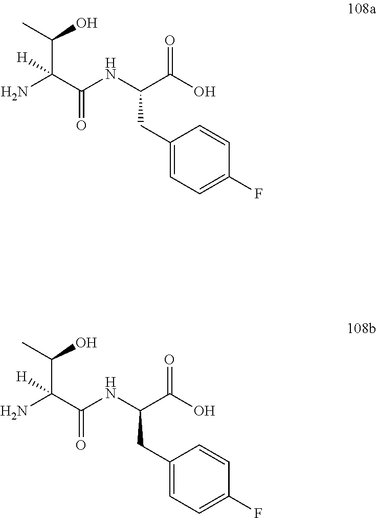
C(C(=O)NC(CC1=CC=C(F)C=C1)C(=O)O)(N)(C(C)O)[H].C(C(=O)NC(CC1=CC=C(F)C=C1)C(=O)O)(N)(C(C)O)[H]
